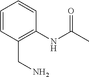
C1=CC(CN)=C(NC(C)=O)C=C1
